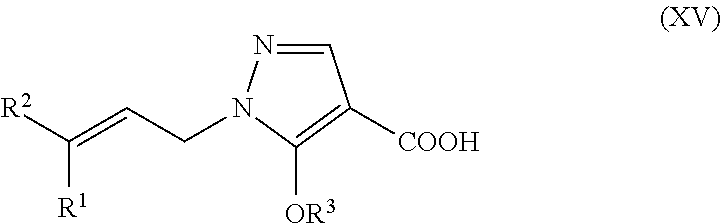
C1=NN(CC=C([R1])[R2])C([OR3])=C1[COOH]
